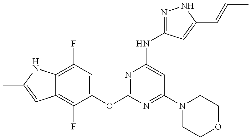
C12=C(F)C(OC3=NC(NC4=NNC(C=CC)=C4)=CC(N4CCOCC4)=N3)=CC(F)=C1NC(C)=C2
